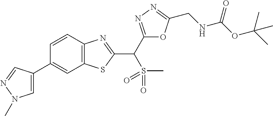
C12=C(C=CC(C3=CN(C)N=C3)=C1)N=C(C(S(=O)(=O)C)C1=NN=C(CNC(OC(C)(C)C)=O)O1)S2
